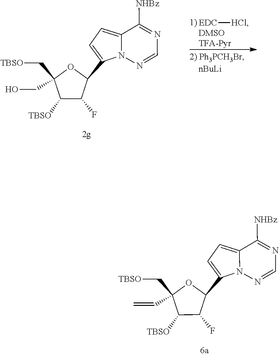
N1=C([NHBz])C2=CC=C(C3OC(C[TBSO])(C=C)C([TBSO])C3F)N2N=C1.N1=C([NHBz])C2=CC=C(C3OC(C[TBSO])(CO)C([TBSO])C3F)N2N=C1.[EDC][HCl].[TFA-Pyr]
